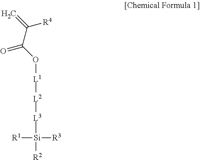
C(C(O[L1][L2][L3][Si]([R3])([R1])[R2])=O)(=C)[R4]
